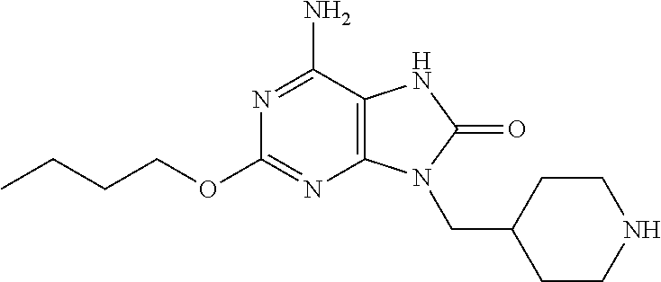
N1=C(N)C2=C(N=C1OCCCC)N(CC1CCNCC1)C(=O)N2
